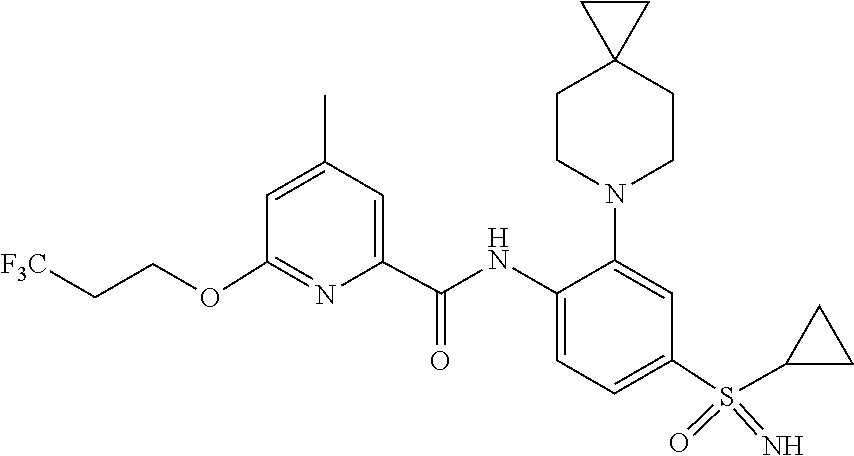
C(COC1=NC(C(NC2=CC=C(S(=N)(=O)C3CC3)C=C2N2CCC3(CC2)CC3)=O)=CC(C)=C1)[F3C]
